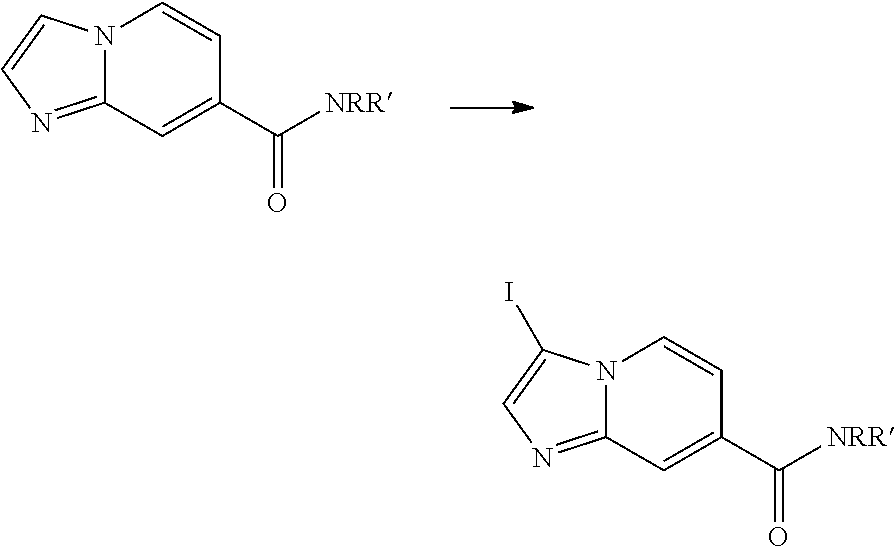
C12=NC=CN1C=CC(C([NRR])=O)=C2.C12=NC=C(I)N1C=CC(C([NRR])=O)=C2
